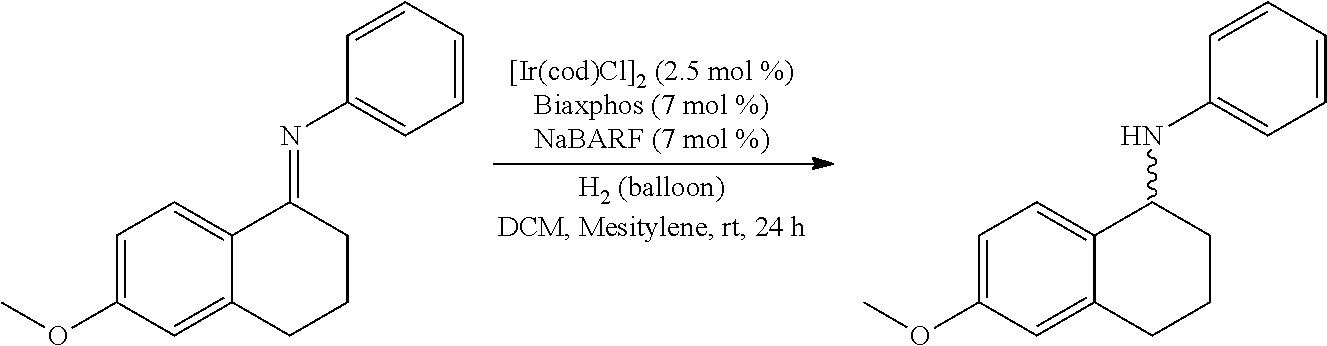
C1=C(OC)C=C2C(=C1)C(=NC1=CC=CC=C1)CCC2.C1=C(OC)C=C2C(=C1)C(NC1=CC=CC=C1)CCC2
